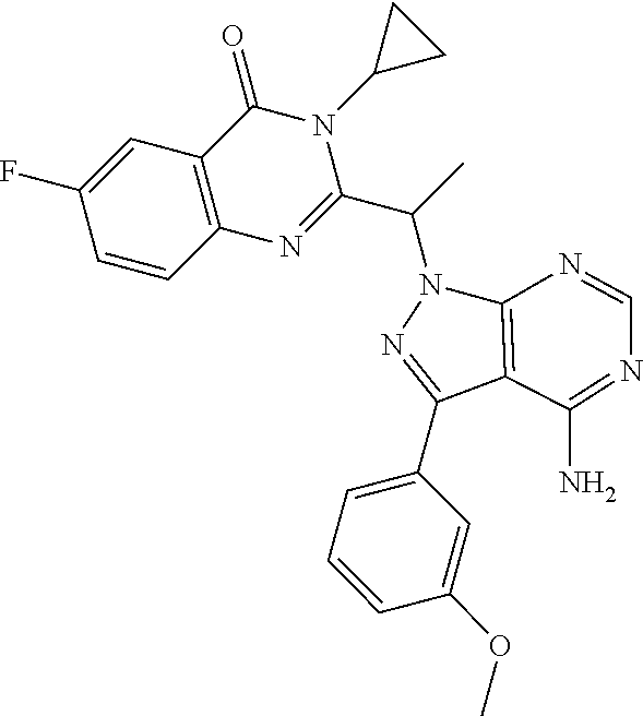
C1=CC2=C(C=C1F)C(=O)N(C1CC1)C(C(C)N1N=C(C3=CC=CC(OC)=C3)C3=C1N=CN=C3N)=N2
